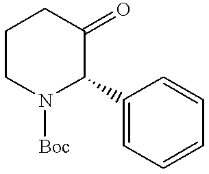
C1CN([Boc])C(C2=CC=CC=C2)C(=O)C1
